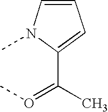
C1(C(C)=OC)=CC=CN1C
